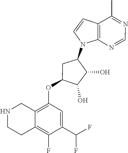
C12=C(OC3C(O)C(O)C(N4C5=C(C=C4)C(C)=NC=N5)C3)C=C(C(F)F)C(F)=C1CCNC2
